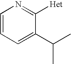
C1=CC=C(C(C)C)C([Het])=N1
